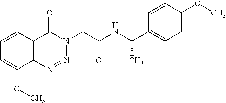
C1=CC=C(OC)C2=C1C(=O)N(CC(NC(C1=CC=C(OC)C=C1)C)=O)N=N2
